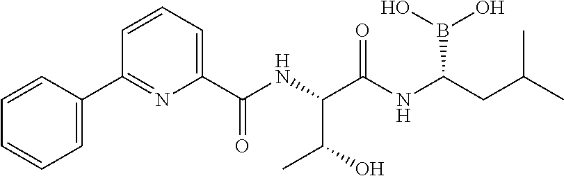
C1=C(C2=NC(C(NC(C(NC(CC(C)C)B(O)O)=O)C(O)C)=O)=CC=C2)C=CC=C1
